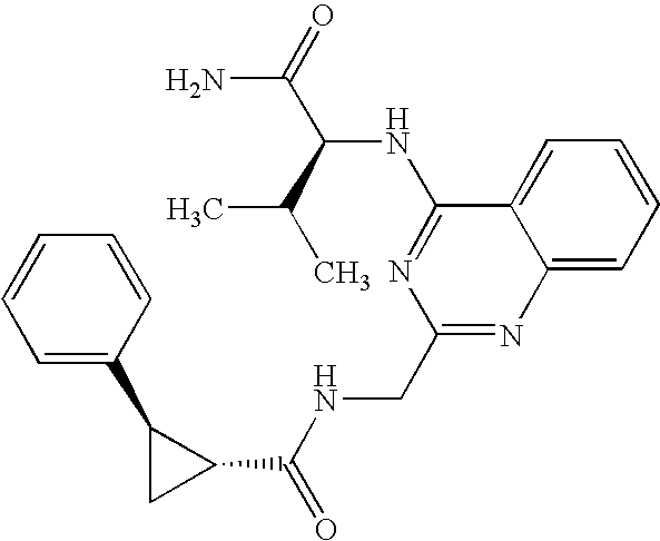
C1=CC=C2C(=C1)C(NC(C(C)C)C(N)=O)=NC(CNC(=O)C1C(C3=CC=CC=C3)C1)=N2
